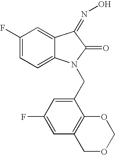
C1(F)=CC=C2C(=C1)C(=NO)C(=O)N2CC1=CC(F)=CC2=C1OCOC2
